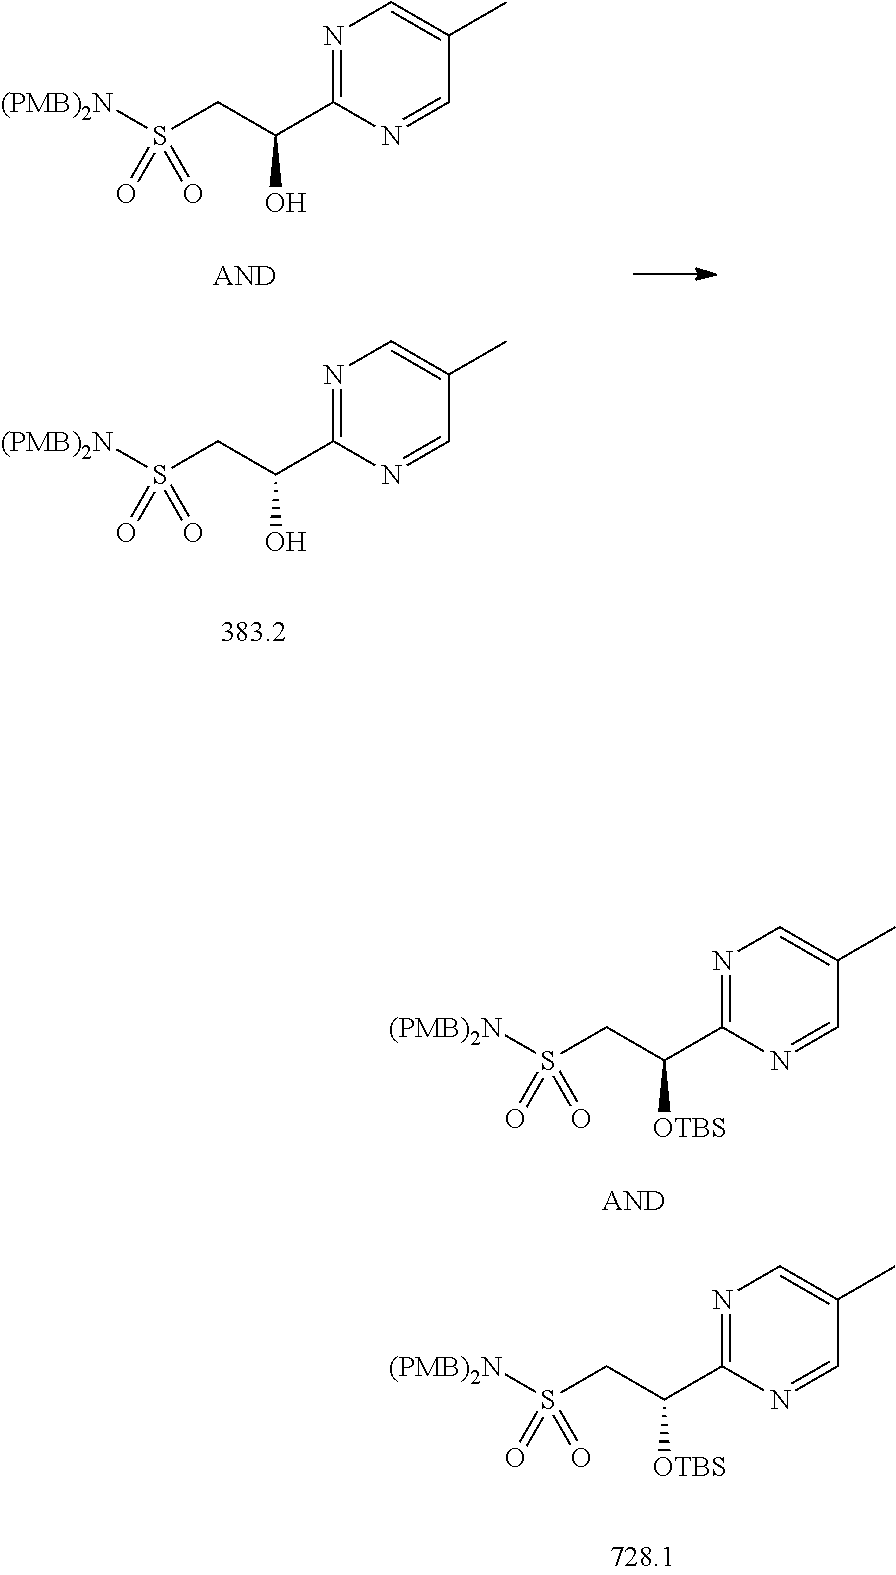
N1=C(C(CS([(PMB)2N])(=O)=O)O)N=CC(C)=C1.N1=C(C(CS([(PMB)2N])(=O)=O)O)N=CC(C)=C1.N1=C(C(CS([(PMB)2N])(=O)=O)[OTBS])N=CC(C)=C1.N1=C(C(CS([(PMB)2N])(=O)=O)[OTBS])N=CC(C)=C1
